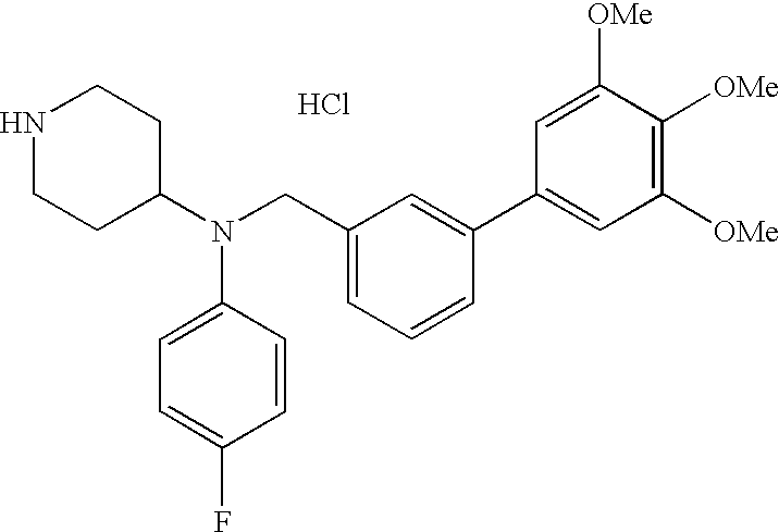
N1CCC(N(CC2=CC=CC(C3=CC([OMe])=C([OMe])C([OMe])=C3)=C2)C2=CC=C(F)C=C2)CC1.Cl
